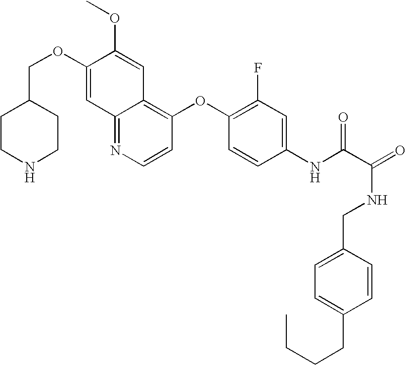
C(OC1=CC2=NC=CC(OC3=C(F)C=C(NC(C(NCC4=CC=C(CCCC)C=C4)=O)=O)C=C3)=C2C=C1OC)C1CCNCC1
